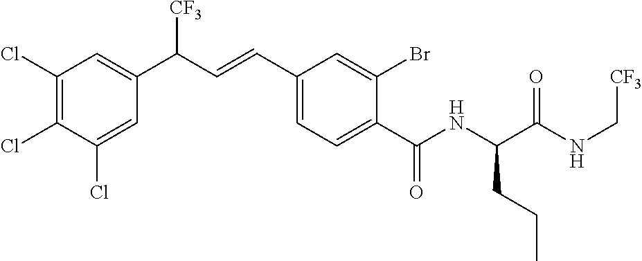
C1(Cl)=C(Cl)C(Cl)=CC(C(C=CC2=CC=C(C(NC(C(NC[CF3])=O)CCC)=O)C(Br)=C2)[CF3])=C1
